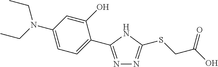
N1=C(C2=CC=C(N(CC)CC)C=C2O)NC(SCC(O)=O)=N1
